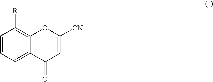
C1=CC=C2C(=C1[R])OC([CN])=CC2=O
